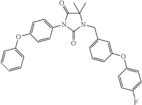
C1(C)(C)C(=O)N(C2=CC=C(OC3=CC=CC=C3)C=C2)C(=O)N1CC1=CC=CC(OC2=CC=C(F)C=C2)=C1
